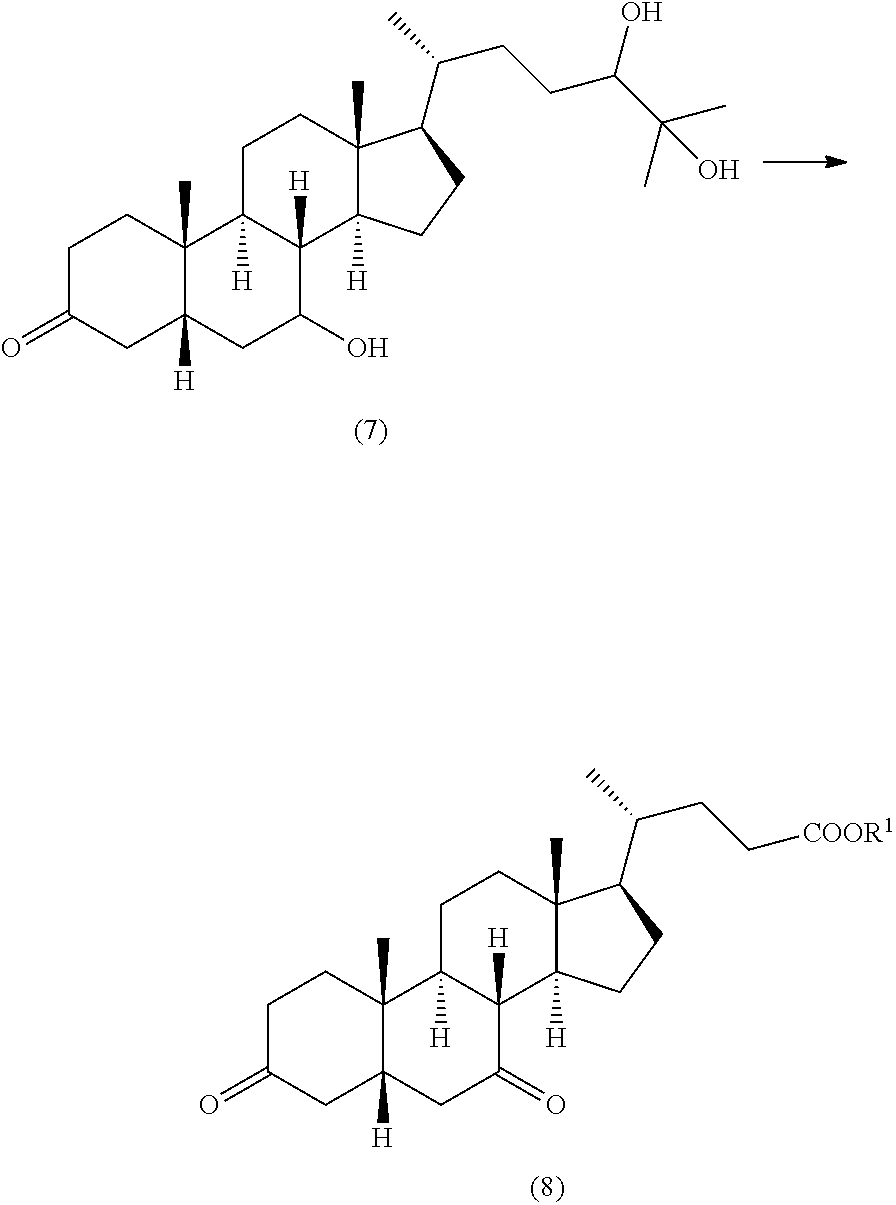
C1C(=O)CC2([H])C(C)(C1)C1([H])C([H])(C(=O)C2)C2([H])C(C)(CC1)C(C(C)CC[COOR1])CC2.C1C(=O)CC2([H])C(C)(C1)C1([H])C([H])(C(O)C2)C2([H])C(C)(CC1)C(C(C)CCC(C(C)(C)O)O)CC2
